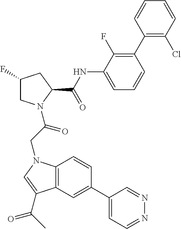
C12=C(C=C(C3=CC=NN=C3)C=C1)C(C(=O)C)=CN2CC(=O)N1CC(F)CC1C(=O)NC1=CC=CC(C2=C(Cl)C=CC=C2)=C1F
